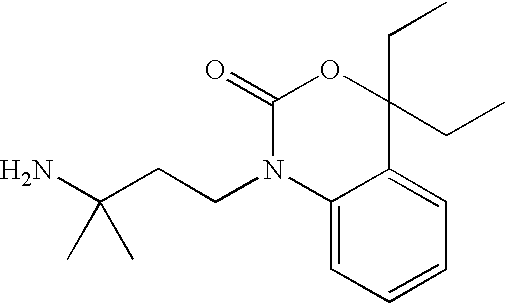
C(CCN1C2=CC=CC=C2C(CC)(CC)OC1=O)(N)(C)C
